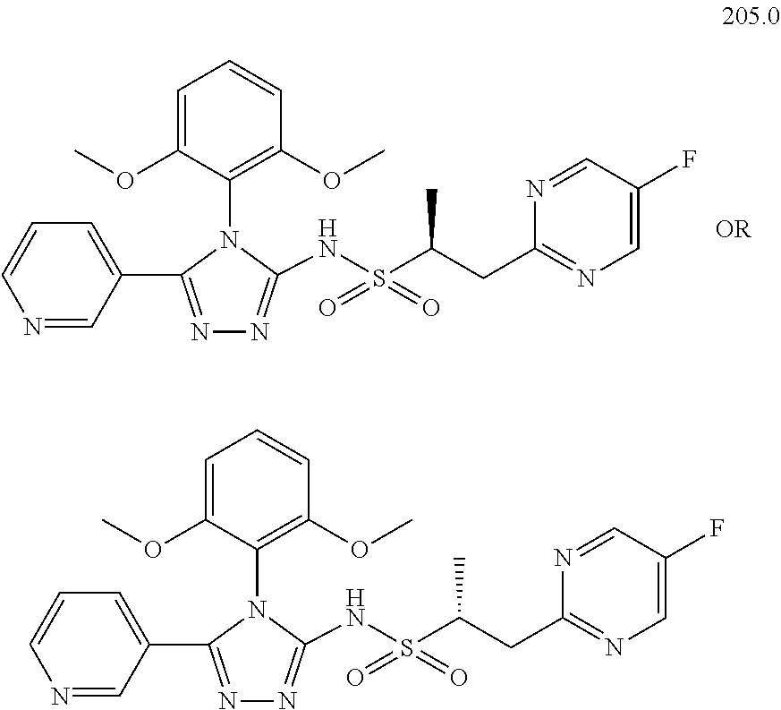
N1=C(C2=CC=CN=C2)N(C2=C(OC)C=CC=C2OC)C(NS(C(CC2=NC=C(F)C=N2)C)(=O)=O)=N1.N1=C(C2=CC=CN=C2)N(C2=C(OC)C=CC=C2OC)C(NS(C(CC2=NC=C(F)C=N2)C)(=O)=O)=N1.[OR]
